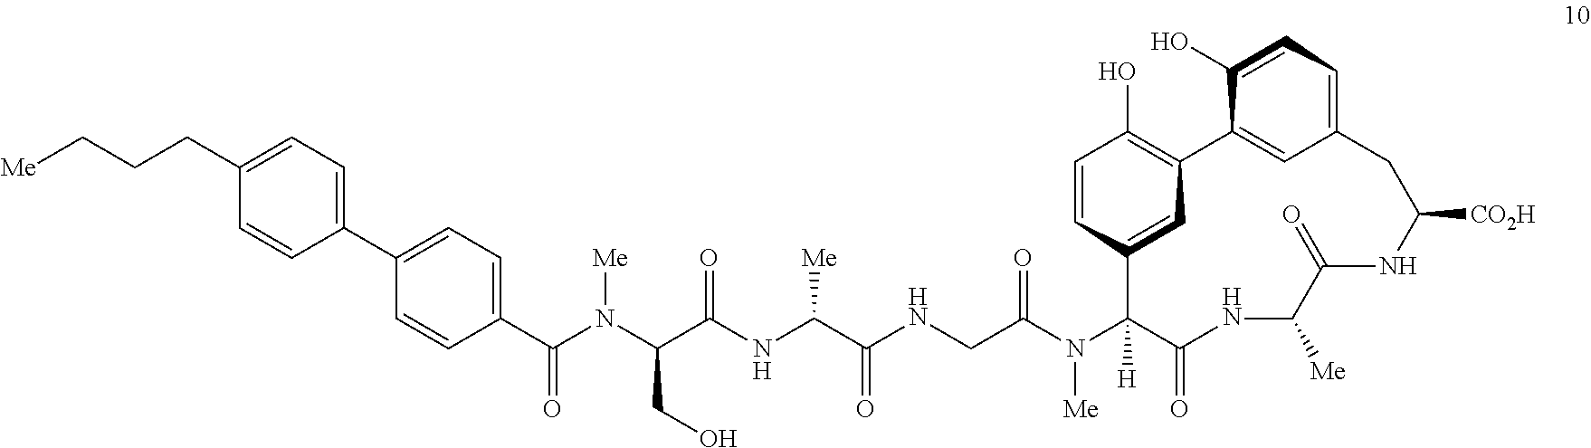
C1(C2=CC=C(CCC[Me])C=C2)=CC=C(C(N(C(C(NC(C(NCC(N(C2([H])C(=O)NC([Me])C(=O)NC([CO2H])CC3=CC=C(O)C(=C3)C3=C(O)C=CC2=C3)[Me])=O)=O)[Me])=O)CO)[Me])=O)C=C1
